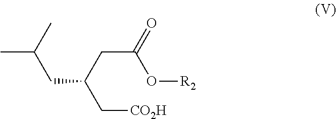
CC(C)CC(C[CO2H])CC(=O)O[R2]
